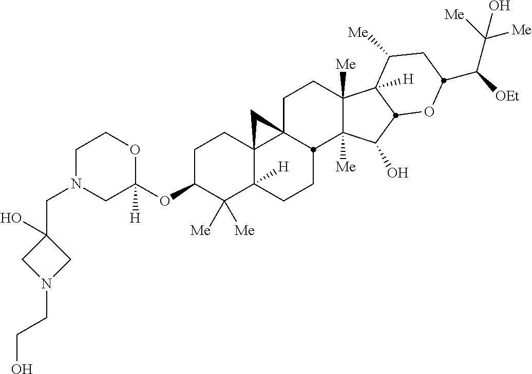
C1N(CC2(O)CN(CCO)C2)CC(OC2C([Me])([Me])C3([H])C4(CC2)C2(CCC5([Me])C([Me])(C(O)C6C5([H])C([Me])CC(C([OEt])C([Me])([Me])O)O6)C2CC3)C4)([H])OC1
